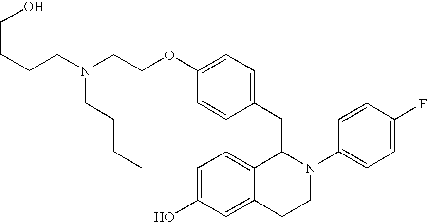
C(CCN(CCOC1=CC=C(CC2C3=CC=C(O)C=C3CCN2C2=CC=C(F)C=C2)C=C1)CCCC)CO
